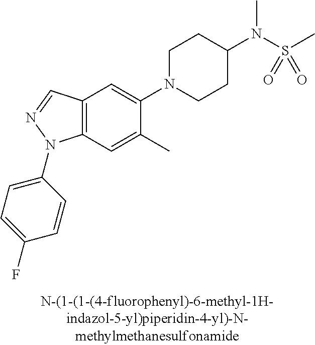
C12=C(C=C(C)C(N3CCC(N(S(C)(=O)=O)C)CC3)=C1)N(C1=CC=C(F)C=C1)N=C2
